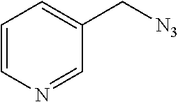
C1=CN=CC(C[N3])=C1
